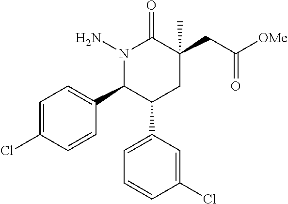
N1(N)C(C2=CC=C(Cl)C=C2)C(C2=CC=CC(Cl)=C2)CC(CC(=O)[OMe])(C)C1=O
